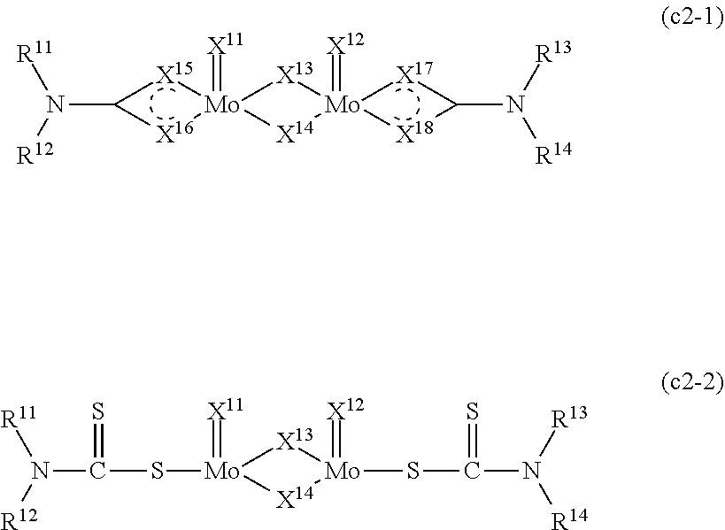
C1(N([R12])[R11])[X15][Mo]2(=[X11])([X13][Mo]3(=[X12])([X17]C(N([R13])[R14])[X18]3)[X14]2)[X16]1.[Mo]1(=[X11])(SC(=S)N([R12])[R11])[X13][Mo](=[X12])(SC(N([R13])[R14])=S)[X14]1
